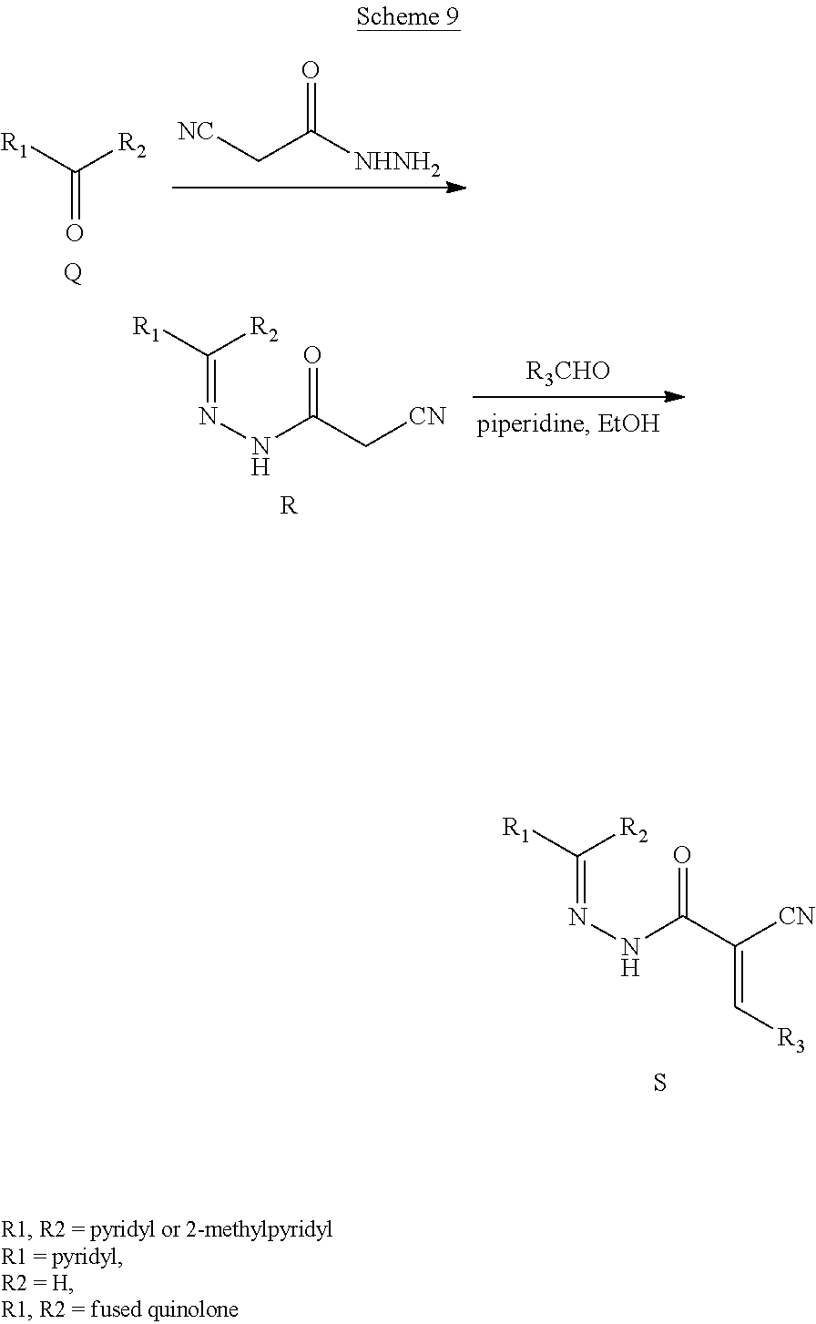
C(C[NC])(=O)[NHNH2].[R1]C(=O)[R2].[Q].[R3CHO].[R2]C(=NNC(=O)C[CN])[R1].[R].N(=C([R1])[R2])NC(C(=C[R3])[CN])=O.S
